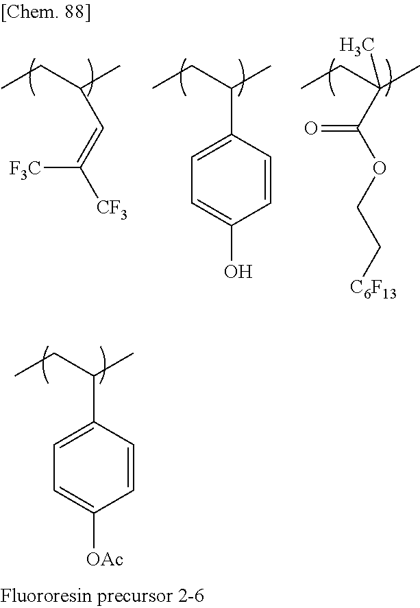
CCC(C)C1=CC=C([OAc])C=C1.CCC(C)C=C([F3C])[CF3].CCC(C)C1=CC=C(O)C=C1.CCC(C)(C(OCC[C6F13])=O)C
